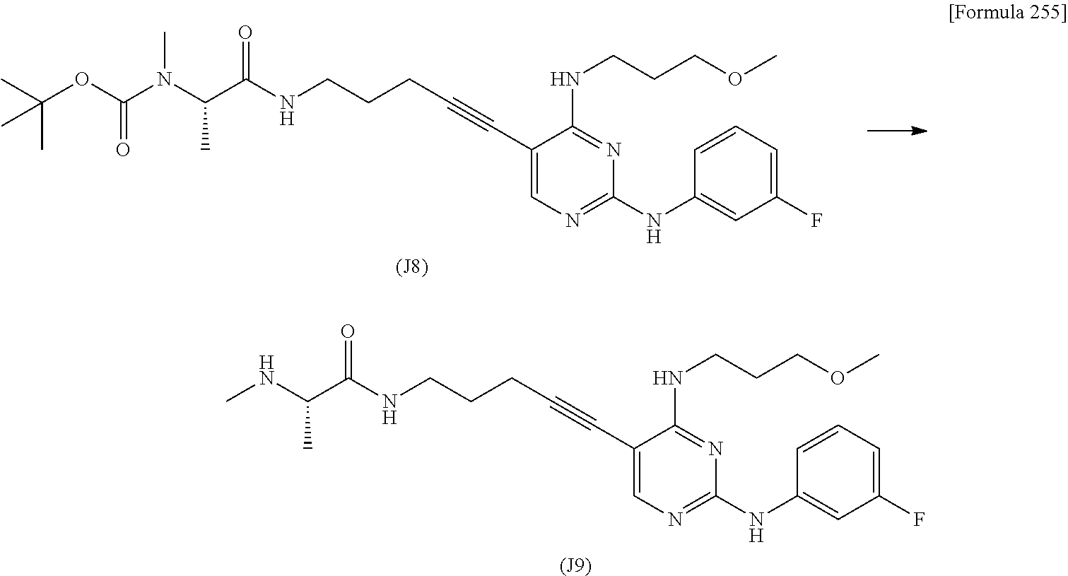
[(J8)].C1(C#CCCCNC(C(N(C(OC(C)(C)C)=O)C)C)=O)=CN=C(NC2=CC(F)=CC=C2)N=C1NCCCOC.[(J9)].C1(C#CCCCNC(C(NC)C)=O)=CN=C(NC2=CC(F)=CC=C2)N=C1NCCCOC
